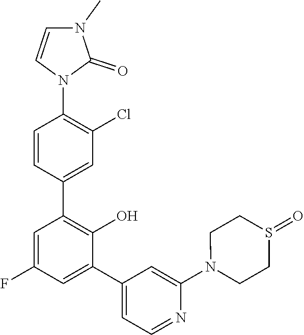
C1=CN(C2=C(Cl)C=C(C3=C(O)C(C4=CC=NC(N5CCS(=O)CC5)=C4)=CC(F)=C3)C=C2)C(=O)N1C
